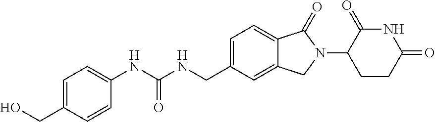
OCC1=CC=C(NC(NCC2=CC=C3C(=C2)CN(C2CCC(=O)NC2=O)C3=O)=O)C=C1
